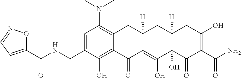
C1=C(CNC(C2=CC=NO2)=O)C(O)=C2C(=C1N(C)C)CC1([H])C(=C(O)C3(O)C([H])(C1)CC(O)=C(C(N)=O)C3=O)C2=O
